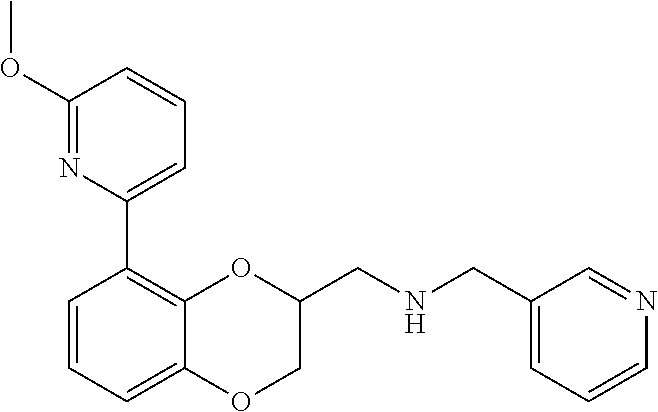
C1(OC)=NC(C2=C3OC(CNCC4=CC=CN=C4)COC3=CC=C2)=CC=C1
